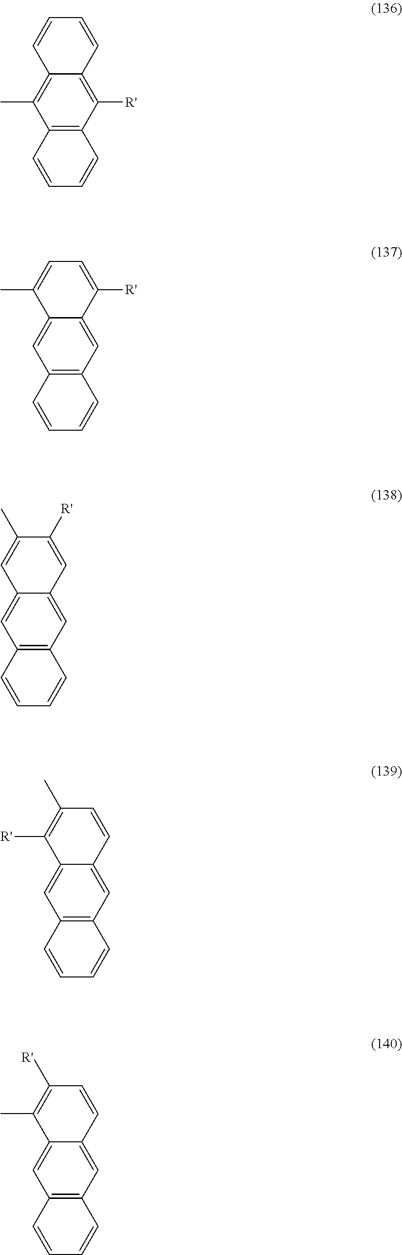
C12=C(C([R'])=C3C(=C1C)C=CC=C3)C=CC=C2.C12=C(C=C3C(=C1)C(C)=CC=C3[R'])C=CC=C2.C12=C(C=C3C(=C1)C=C(C)C([R'])=C3)C=CC=C2.C12=C(C=C3C(=C1)C([R'])=C(C)C=C3)C=CC=C2.C12=C(C=C3C(=C1)C(C)=C([R'])C=C3)C=CC=C2
